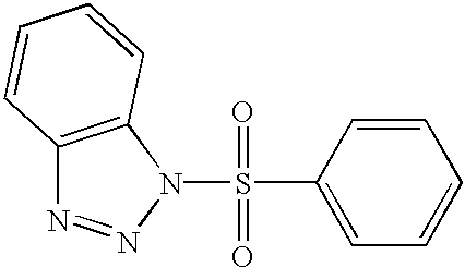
C12=C(N(S(=O)(=O)C3=CC=CC=C3)N=N1)C=CC=C2
